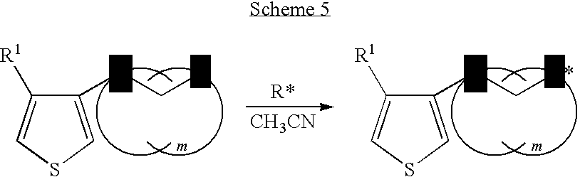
[CH3CN].C1([R1])=CSC=C1[Y]C[R*].C1([R1])=CSC=C1[Y]C[X]
